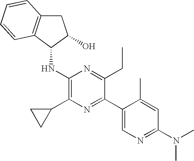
C1(N(C)C)=NC=C(C2=NC(C3CC3)=C(NC3C(O)CC4=C3C=CC=C4)N=C2CC)C(C)=C1
